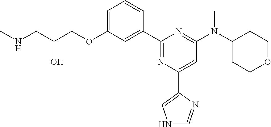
C1=C(OCC(CNC)O)C=C(C2=NC(C3=CNC=N3)=CC(N(C3CCOCC3)C)=N2)C=C1
